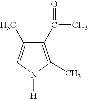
C1(C(C)=O)=C(C)N([H])C=C1C
